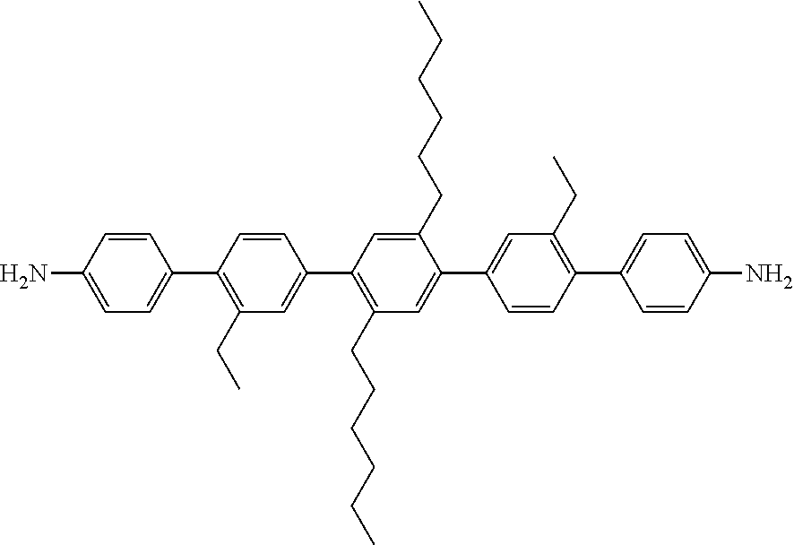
C1=CC(N)=CC=C1C1=C(CC)C=C(C2=C(CCCCCC)C=C(C3=CC(CC)=C(C4=CC=C(N)C=C4)C=C3)C(CCCCCC)=C2)C=C1
